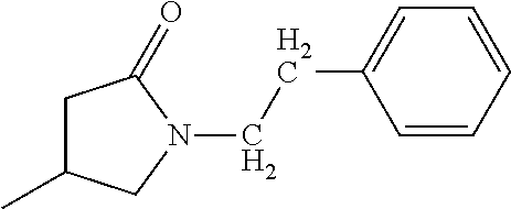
C1(C)CC(=O)N(CCC2=CC=CC=C2)C1
